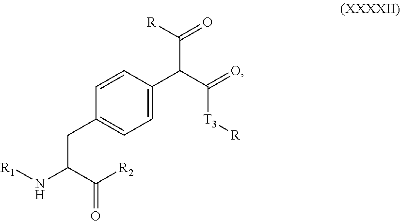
C1=CC(C(C(=O)[T3][R])C(=O)[R])=CC=C1CC(N[R1])C([R2])=O
